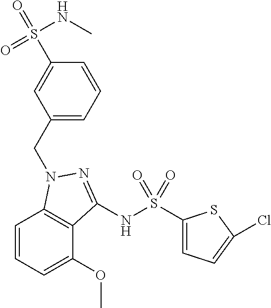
C1(CN2C3=C(C(OC)=CC=C3)C(NS(C3=CC=C(Cl)S3)(=O)=O)=N2)=CC=CC(S(NC)(=O)=O)=C1
